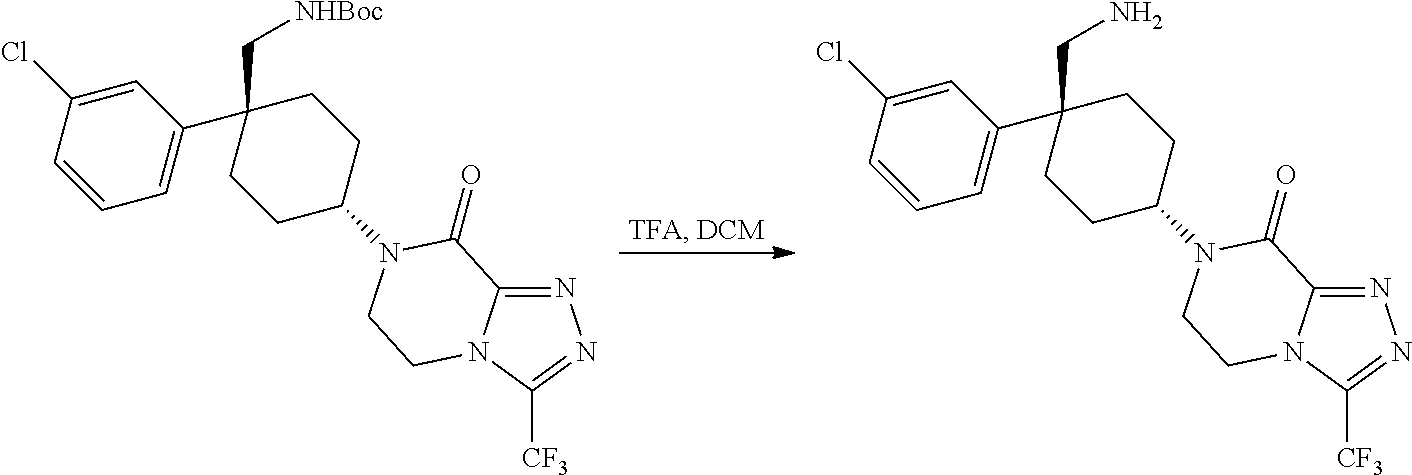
C1(Cl)=CC(C2(C[NHBoc])CCC(N3C(=O)C4=NN=C([CF3])N4CC3)CC2)=CC=C1.C1(Cl)=CC(C2(CN)CCC(N3C(=O)C4=NN=C([CF3])N4CC3)CC2)=CC=C1
